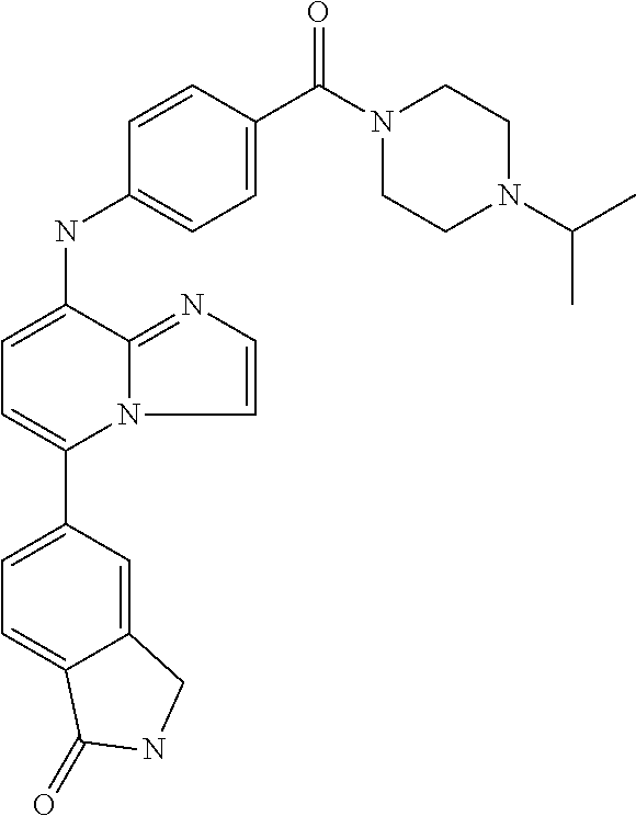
C12=CC(C3=CC=C(NC4=CC=C(C(N5CCN(C(C)C)CC5)=O)C=C4)C4=NC=CN34)=CC=C1C(=O)NC2
